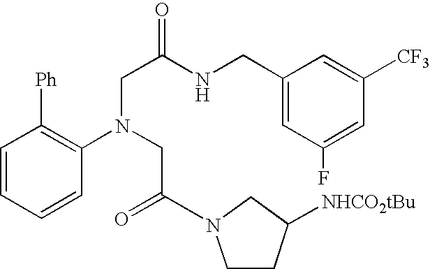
C1=CC=CC(N(CC(=O)N2CCC([NHCO2tBu])C2)CC(NCC2=CC(F)=CC([CF3])=C2)=O)=C1[Ph]
